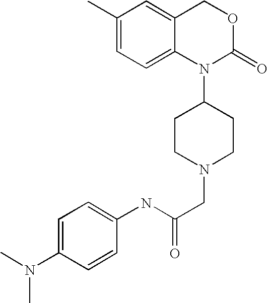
N(C(CN1CCC(N2C(=O)OCC3=CC(C)=CC=C23)CC1)=O)C1=CC=C(N(C)C)C=C1
